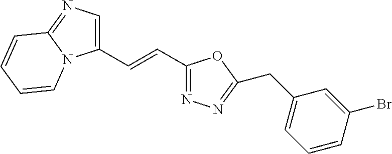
C1(C=CC2=NN=C(CC3=CC=CC(Br)=C3)O2)=CN=C2N1C=CC=C2
